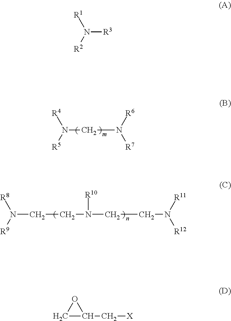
[R4]N([R5])CN([R7])[R6].[R8]N([R9])CCN([R10])CCN([R11])[R12].[R1]N([R2])[R3].C1C(C[X])O1
